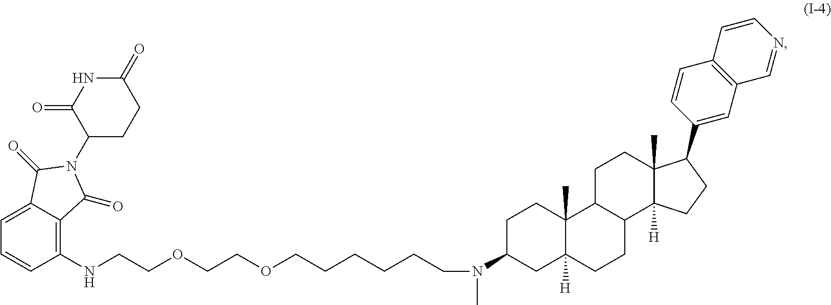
C1=C2C(=C(NCCOCCOCCCCCCN(C3CC4([H])C(C)(CC3)C3C(CC4)C4([H])C(C)(CC3)C(C3=CC5=C(C=C3)C=CN=C5)CC4)C)C=C1)C(=O)N(C1CCC(=O)NC1=O)C2=O
